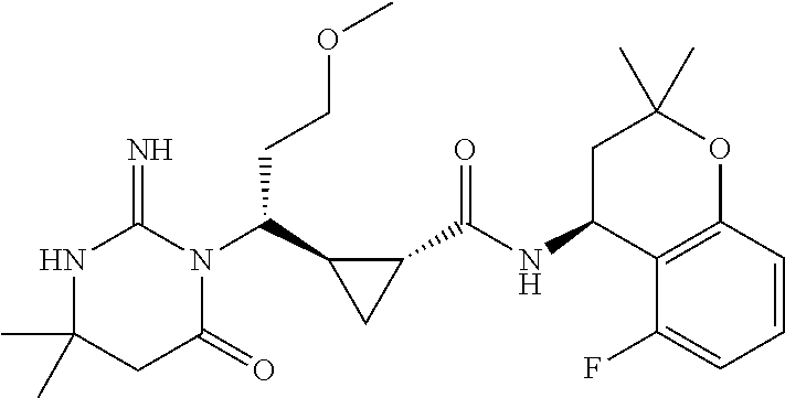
CC1(C)NC(=N)N(C(C2CC2C(NC2C3=C(OC(C)(C)C2)C=CC=C3F)=O)CCOC)C(=O)C1
